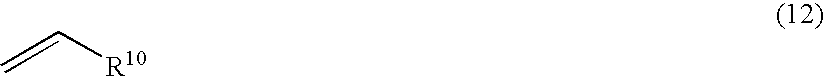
C=C[R10]
